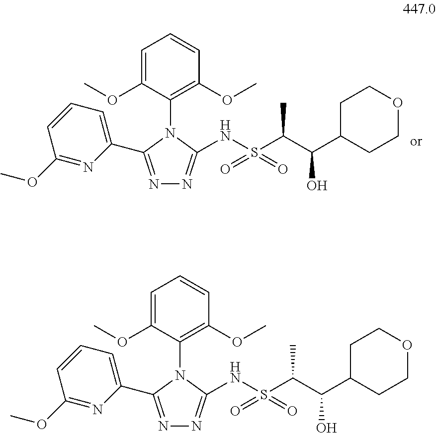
C1=C(OC)C(N2C(NS(C(C(C3CCOCC3)O)C)(=O)=O)=NN=C2C2=CC=CC(OC)=N2)=C(OC)C=C1.C1=C(OC)C(N2C(NS(C(C(C3CCOCC3)O)C)(=O)=O)=NN=C2C2=CC=CC(OC)=N2)=C(OC)C=C1
